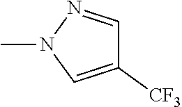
C1([CF3])=CN(C)N=C1
